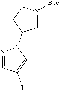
N1=CC(I)=CN1C1CN([Boc])CC1
